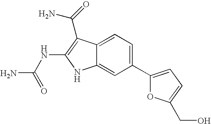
C1(C2=CC=C(CO)O2)=CC=C2C(=C1)NC(NC(N)=O)=C2C(=O)N
